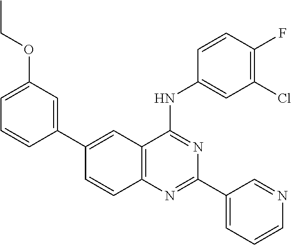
C12=C(N=C(C3=CC=CN=C3)N=C1NC1=CC(Cl)=C(F)C=C1)C=CC(C1=CC(OCC)=CC=C1)=C2
